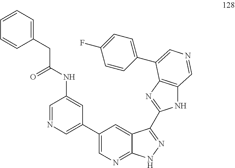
C(NC1=CC(C2=CN=C3C(=C2)C(C2=NC4=C(N2)C=NC=C4C2=CC=C(F)C=C2)=NN3)=CN=C1)(CC1=CC=CC=C1)=O
